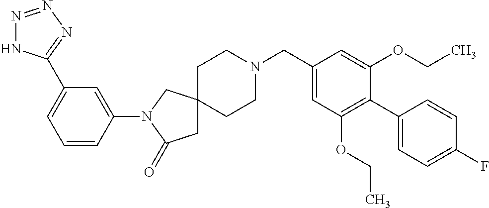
C1CN(CC2=CC(OCC)=C(C3=CC=C(F)C=C3)C(OCC)=C2)CCC12CC(=O)N(C1=CC(C3=NN=NN3)=CC=C1)C2
